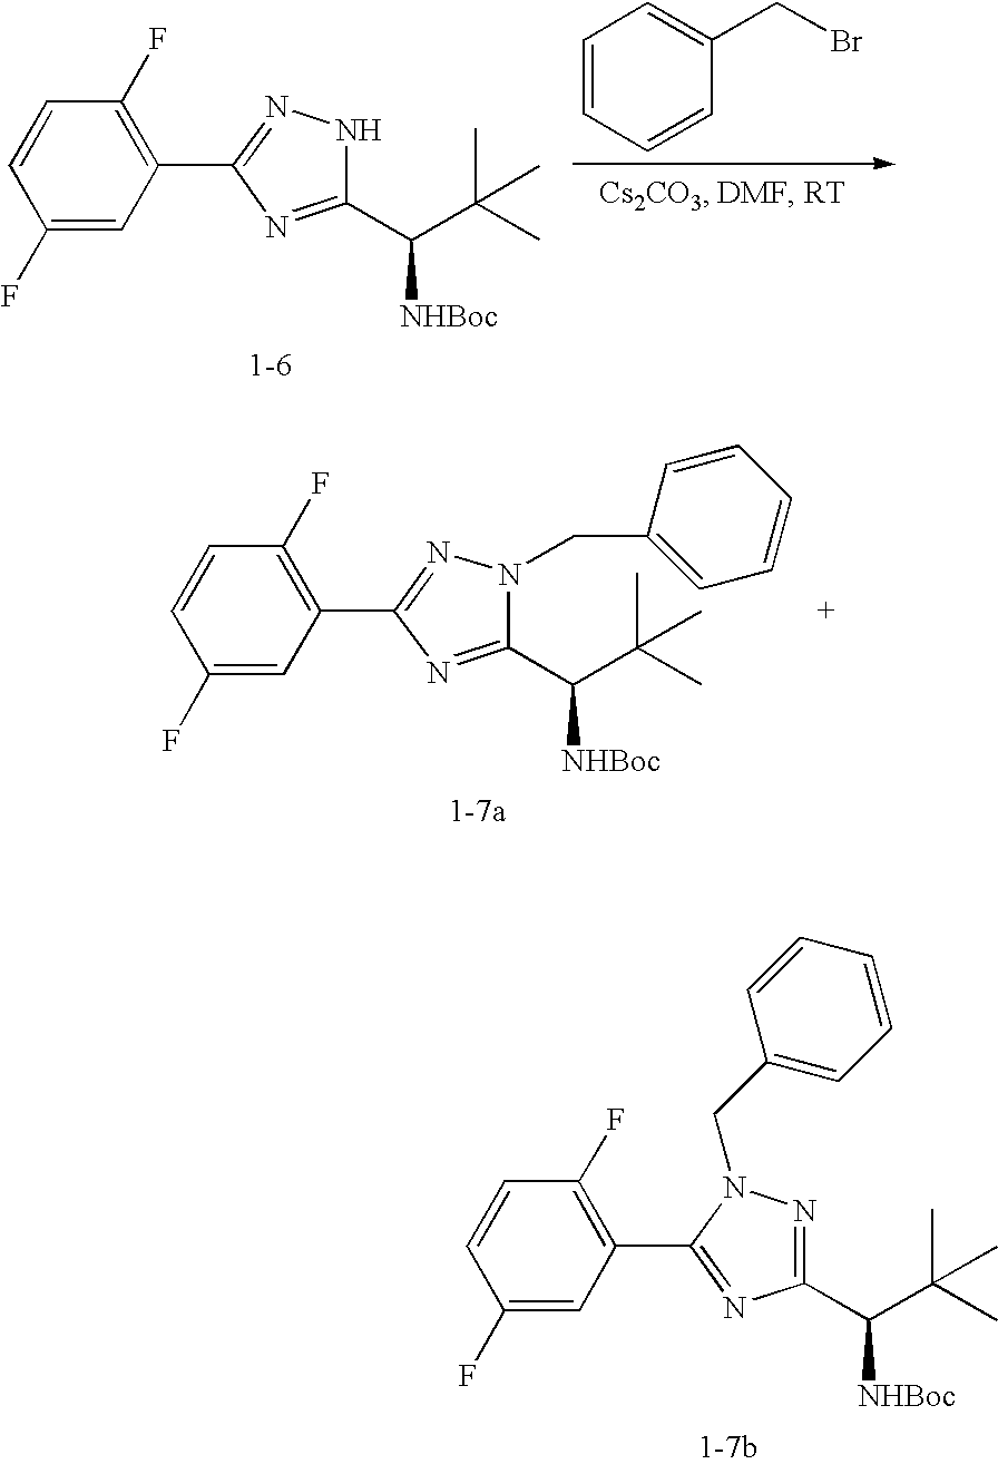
C1=CC=CC(CBr)=C1.C1(F)=CC(C2=NNC(C(C(C)(C)C)[NHBoc])=N2)=C(F)C=C1.C1(F)=CC(C2=NN(CC3=CC=CC=C3)C(C(C(C)(C)C)[NHBoc])=N2)=C(F)C=C1.C1(F)=CC(C2=NC(C(C(C)(C)C)[NHBoc])=NN2CC2=CC=CC=C2)=C(F)C=C1
